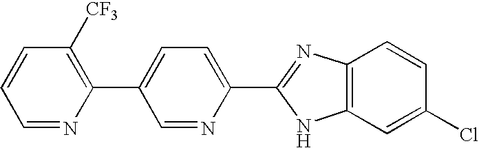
C1=NC(C2=CC=C(C3=NC4=C(C=C(Cl)C=C4)N3)N=C2)=C([CF3])C=C1
